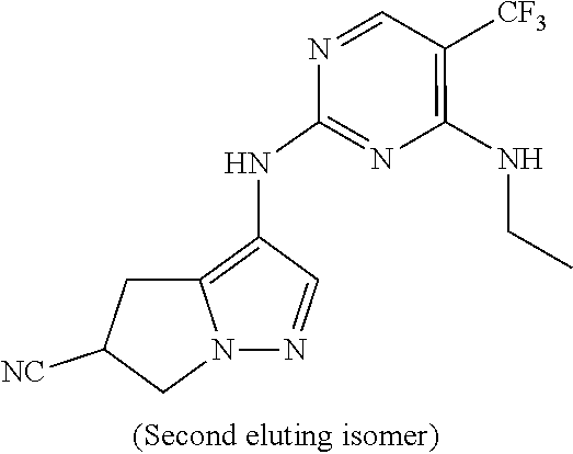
N1=CC([CF3])=C(NCC)N=C1NC1=C2N(N=C1)CC([NC])C2
